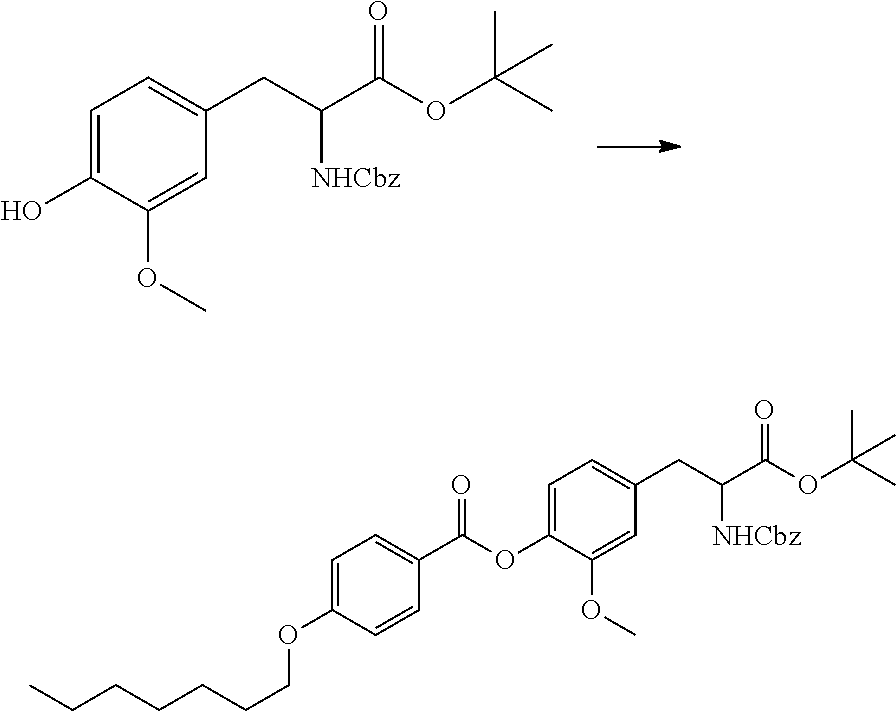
C1=C(O)C(OC)=CC(CC(C(OC(C)(C)C)=O)[NHCbz])=C1.C1=C(OC(C2=CC=C(OCCCCCCC)C=C2)=O)C(OC)=CC(CC(C(OC(C)(C)C)=O)[NHCbz])=C1
